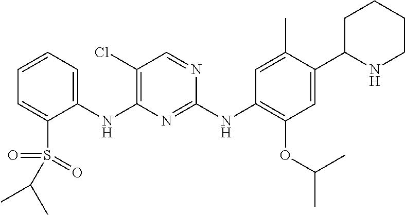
C1(NC2=C(Cl)C=NC(NC3=C(OC(C)C)C=C(C4NCCCC4)C(C)=C3)=N2)=CC=CC=C1S(=O)(=O)C(C)C
